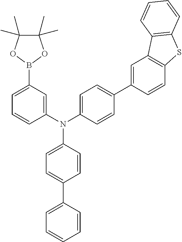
C1=C(B2OC(C)(C)C(C)(C)O2)C=C(N(C2=CC=C(C3=CC4=C(C=C3)SC3=C4C=CC=C3)C=C2)C2=CC=C(C3=CC=CC=C3)C=C2)C=C1
